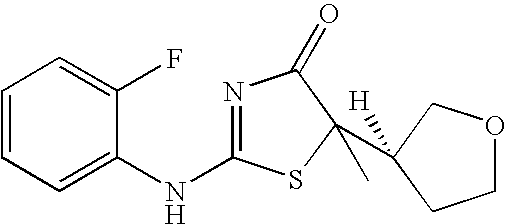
N1=C(NC2=CC=CC=C2F)SC(C2([H])COCC2)(C)C1=O
